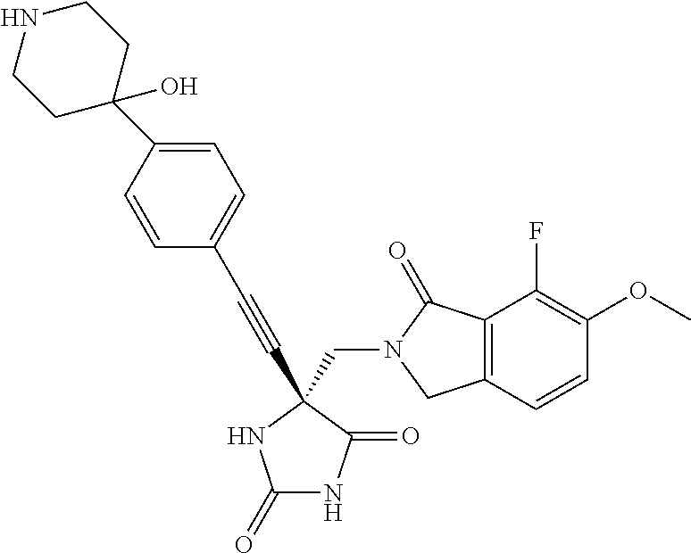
C(N1C(=O)C2=C(C1)C=CC(OC)=C2F)C1(C#CC2=CC=C(C3(O)CCNCC3)C=C2)C(=O)NC(=O)N1
